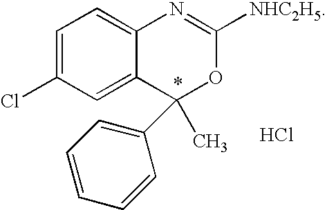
C1=C(Cl)C=C2C(=C1)N=C([NHC2H5])OC2(C)C1=CC=CC=C1.Cl
